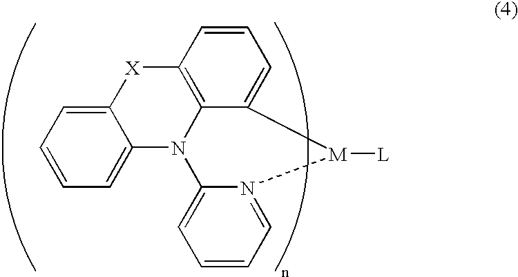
C12=CC=CC=C1N1C3=C([X]2)C=CC=C3[M]([L])N2=CC=CC=C12
